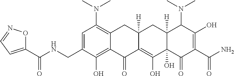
C1=C(CNC(C2=CC=NO2)=O)C(O)=C2C(=C1N(C)C)CC1([H])C(=C(O)C3(O)C([H])(C1)C(N(C)C)C(O)=C(C(N)=O)C3=O)C2=O
